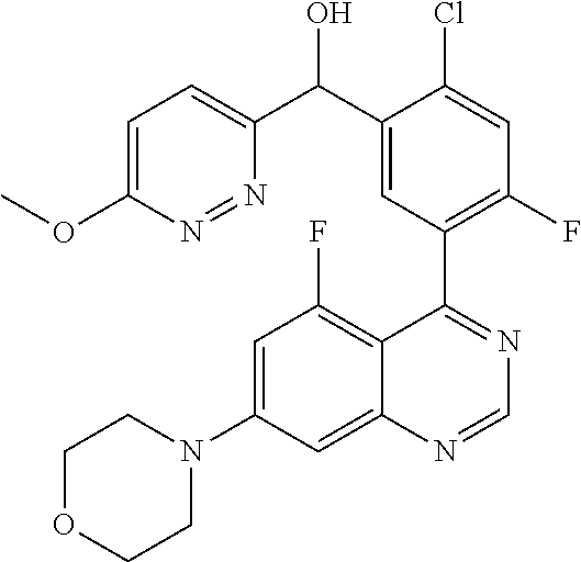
C12=CC(N3CCOCC3)=CC(F)=C1C(C1=C(F)C=C(Cl)C(C(C3=CC=C(OC)N=N3)O)=C1)=NC=N2
